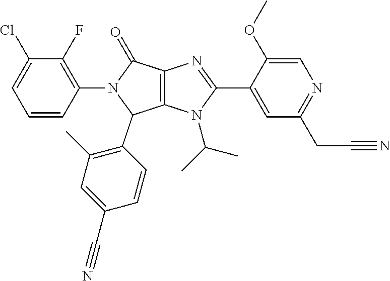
C1=CC(N2C(=O)C3=C(C2C2=C(C)C=C(C#N)C=C2)N(C(C)C)C(C2=CC(CC#N)=NC=C2OC)=N3)=C(F)C(Cl)=C1
